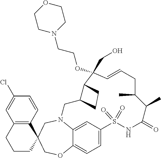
N12C3=CC(=CC=C3OCC3(C4=C(C=C(Cl)C=C4)CCC3)C1)S(=O)(=O)NC(=O)C(C)C(C)CC=CC(CO)(OCCN1CCOCC1)C1C(C2)CC1
